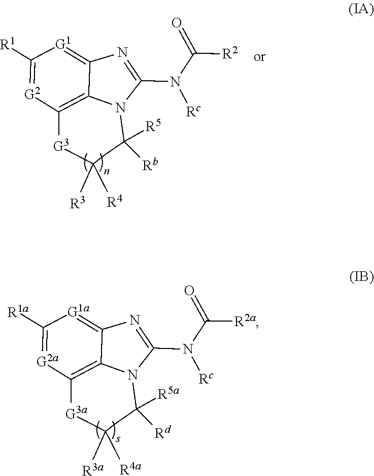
[R3a]C1([R4a])C[G3a]C2=C3C(=[G1a]C([R1a])=[G2a]2)N=C(N([Rc])C(=O)[R2a])N3C([R5a])([Rd])C1.[R3]C1([R4])C[G3]C2=C3C(=[G1]C([R1])=[G2]2)N=C(N([Rc])C(=O)[R2])N3C([R5])([Rb])C1
